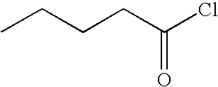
C(CCC(Cl)=O)C
